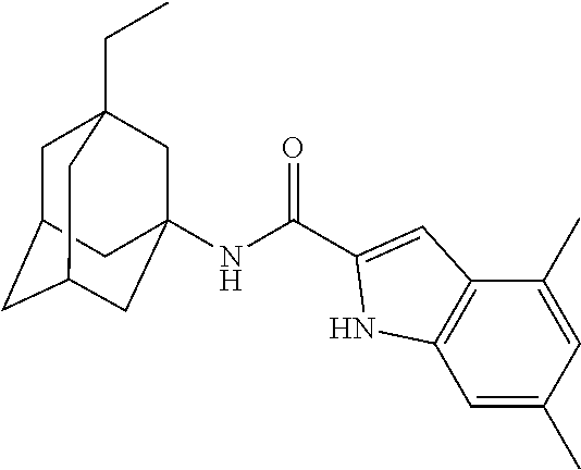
C1=C(C)C=C(C)C2=C1NC(C(NC13CC4(CC)CC(CC(C1)C4)C3)=O)=C2
